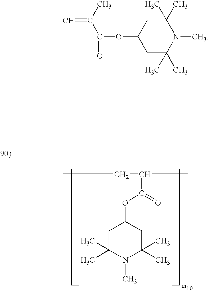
CCC(C)C(=O)OC1CC(C)(C)N(C)C(C)(C)C1.CC=C(C(=O)OC1CC(C)(C)N(C)C(C)(C)C1)C
